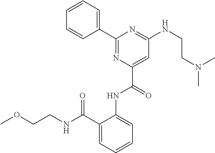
C1=CC=CC(C2=NC(C(=O)NC3=CC=CC=C3C(NCCOC)=O)=CC(NCCN(C)C)=N2)=C1
